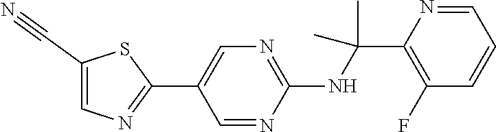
C1(C2=CN=C(NC(C)(C)C3=C(F)C=CC=N3)N=C2)=NC=C(C#N)S1
